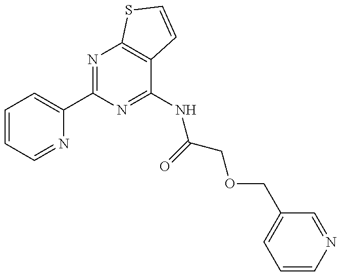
C1=CC=NC(C2=NC3=C(C(NC(COCC4=CC=CN=C4)=O)=N2)C=CS3)=C1
